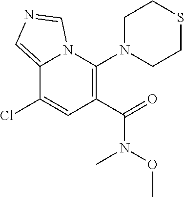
C12=CN=CN1C(N1CCSCC1)=C(C(N(OC)C)=O)C=C2Cl
